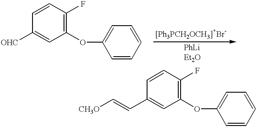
C1=CC(F)=C(OC2=CC=CC=C2)C=C1[OHC].[CH3O]C=CC1=CC(OC2=CC=CC=C2)=C(F)C=C1
